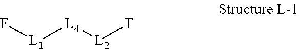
[L4]([L1]F)[L2][T]
